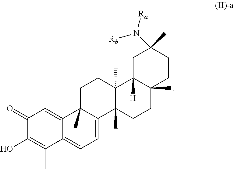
C1(=O)C(O)=C(C)C2=CC=C3C(C)(C2=C1)CCC1(C)C3(C)CCC2(C)C1([H])CC(N([Ra])[Rb])(C)CC2
